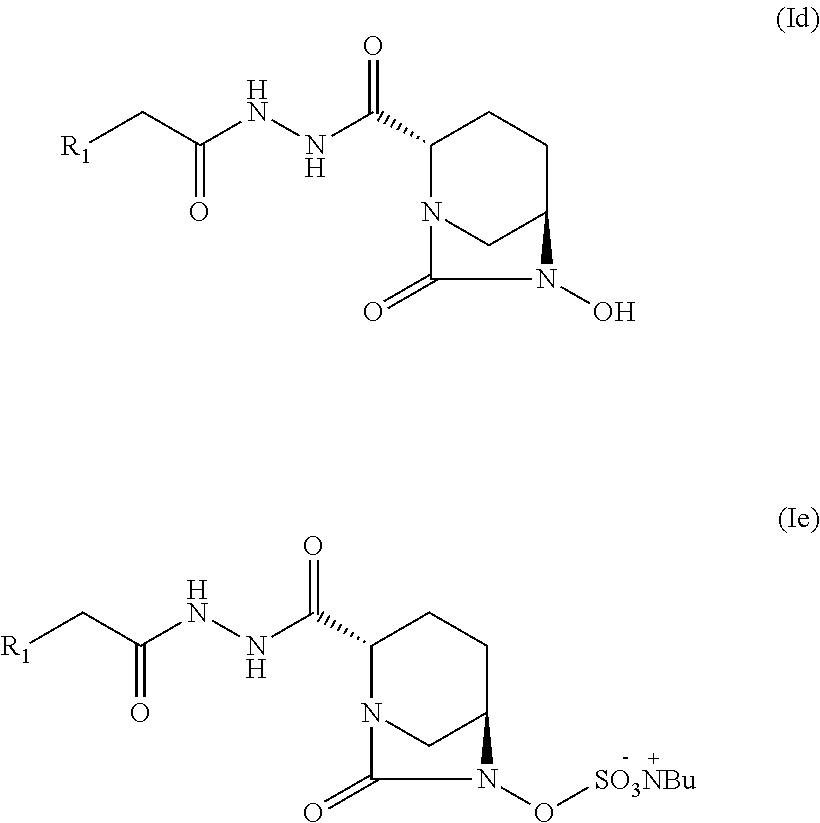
C1(C(NNC(C[R1])=O)=O)N2CC(CC1)N(O[SO3NBu])C2=O.C1(C(NNC(C[R1])=O)=O)N2CC(CC1)N(O)C2=O
